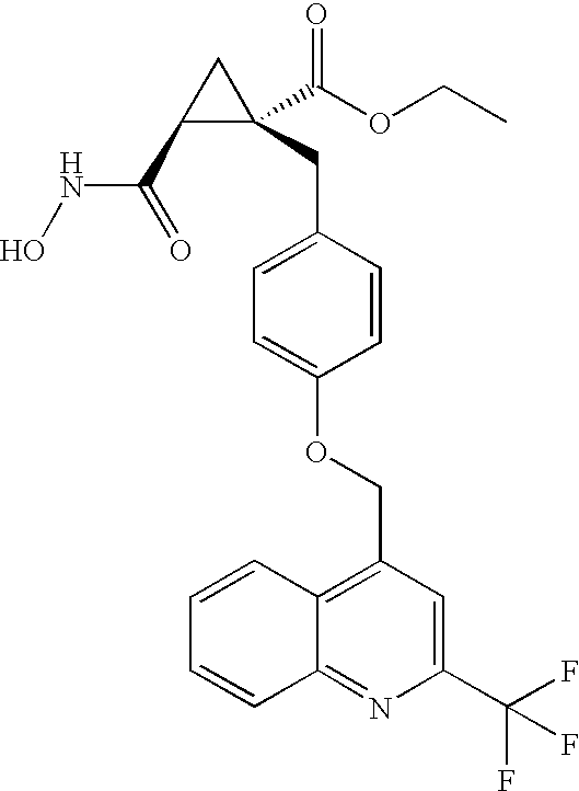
C1(C(=O)NO)C(CC2=CC=C(OCC3=C4C(=NC(C(F)(F)F)=C3)C=CC=C4)C=C2)(C(OCC)=O)C1
